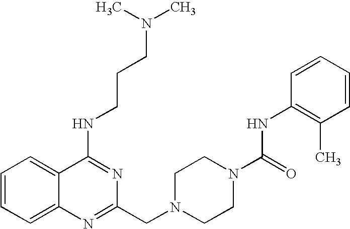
C1=CC=C2C(=C1)C(NCCCN(C)C)=NC(CN1CCN(C(NC3=C(C)C=CC=C3)=O)CC1)=N2
